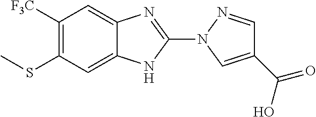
S(C1=C([F3C])C=C2C(=C1)NC(N1N=CC(C(=O)O)=C1)=N2)C
